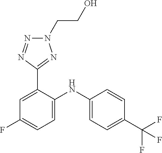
C1=CC(C(F)(F)F)=CC=C1NC1=CC=C(F)C=C1C1=NN(CCO)N=N1
